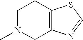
C12=C(CCN(C)C1)SC=N2
